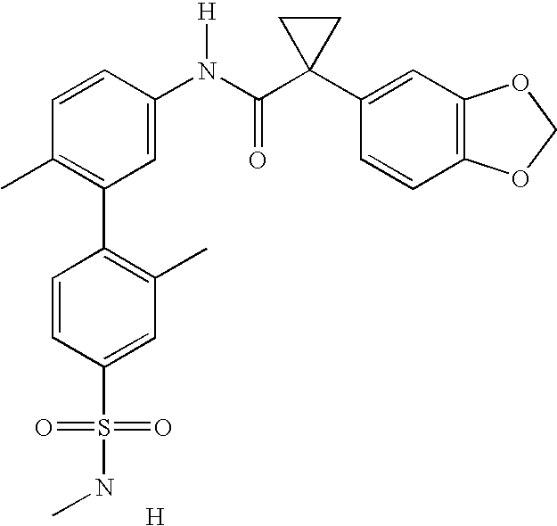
C1=CC(N(C(C2(C3=CC4=C(C=C3)OCO4)CC2)=O)[H])=CC(C2=C(C)C=C(S(=O)(=O)NC)C=C2)=C1C.[H]
